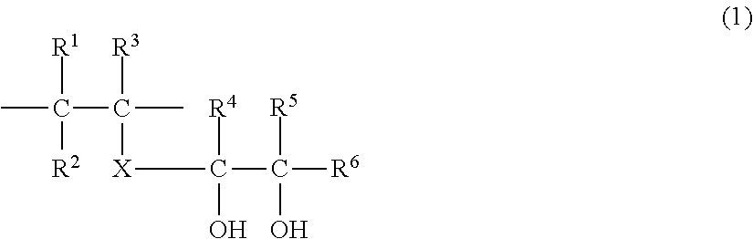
CC(C(C)([R3])[X]C([R4])(O)C([R5])(O)[R6])([R1])[R2]
